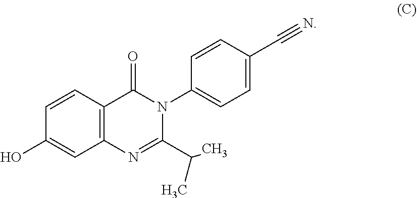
C12=C(C=CC(O)=C1)C(=O)N(C1=CC=C(C#N)C=C1)C(C(C)C)=N2
